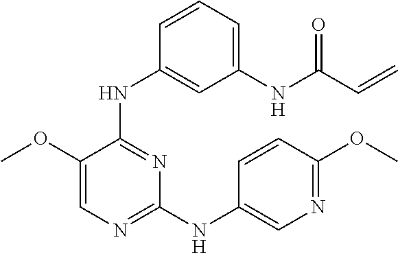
N(C1=NC=C(OC)C(NC2=CC([NH]C(C=C)=O)=CC=C2)=N1)C1=CN=C(OC)C=C1
